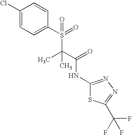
C1(Cl)=CC=C(S(C(C)(C(NC2=NN=C(C(F)(F)F)S2)=O)C)(=O)=O)C=C1
